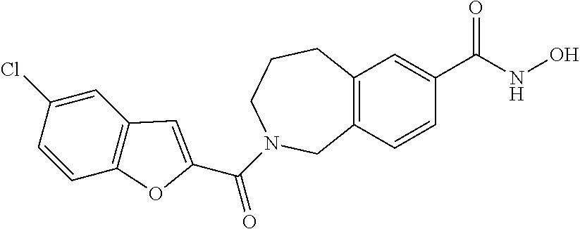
C12=C(C=C(C(=O)NO)C=C1)CCCN(C(=O)C1=CC3=C(C=CC(Cl)=C3)O1)C2
